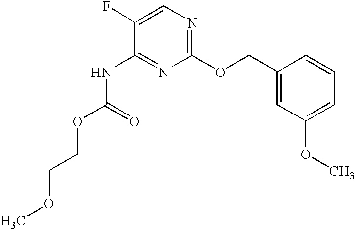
N1=C(NC(OCCOC)=O)C(F)=CN=C1OCC1=CC(OC)=CC=C1
